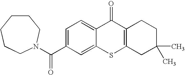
C1(C(=O)N2CCCCCC2)=CC=C2C(=C1)SC1=C(C2=O)CCC(C)(C)C1
